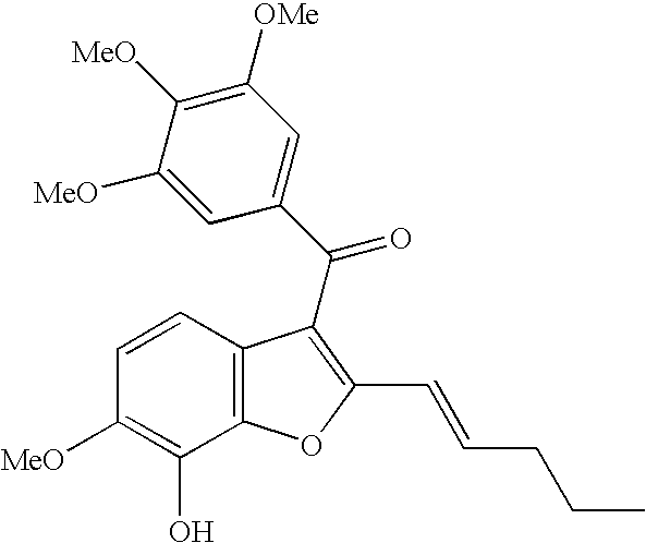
C1=C([MeO])C([MeO])=C([OMe])C=C1C(=O)C1=C(C=CCCC)OC2=C1C=CC([MeO])=C2O
